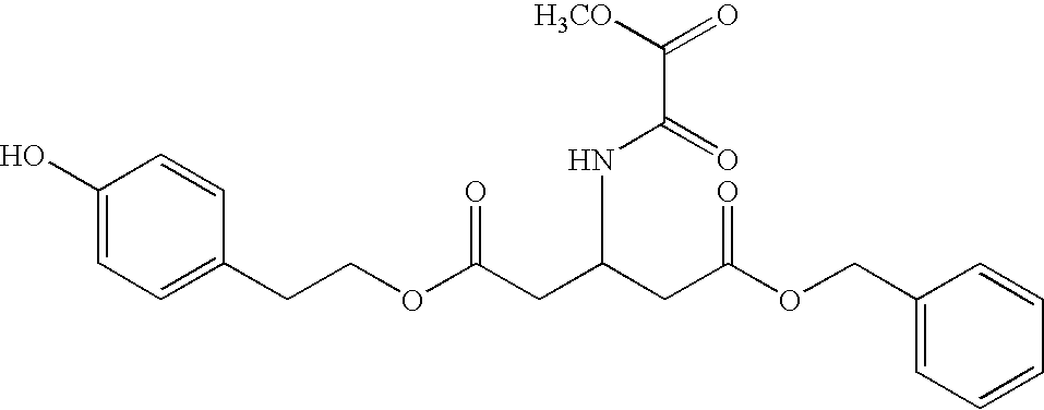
C1(O)=CC=C(CCOC(CC(CC(OCC2=CC=CC=C2)=O)NC(C([H3CO])=O)=O)=O)C=C1
